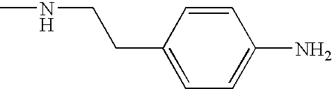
C1(CCNC)=CC=C(N)C=C1
